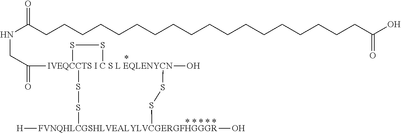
[IVEQCCTS I C S L EQLENYCN]12(C(CNC(CCCCCCCCCCCCCCCCCCC(O)=O)=O)=O)(O)(SS[FVNQHLCGSHLVEALYLVCGERGFHGGGR]([H])(O)SS1)SS2
